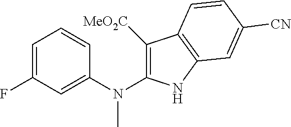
FC1=CC=CC(N(C2=C([MeO2C])C3=C(N2)C=C([CN])C=C3)C)=C1
